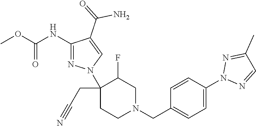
C1(CC#N)(N2N=C(NC(OC)=O)C(C(=O)N)=C2)CCN(CC2=CC=C(N3N=CC(C)=N3)C=C2)CC1F
